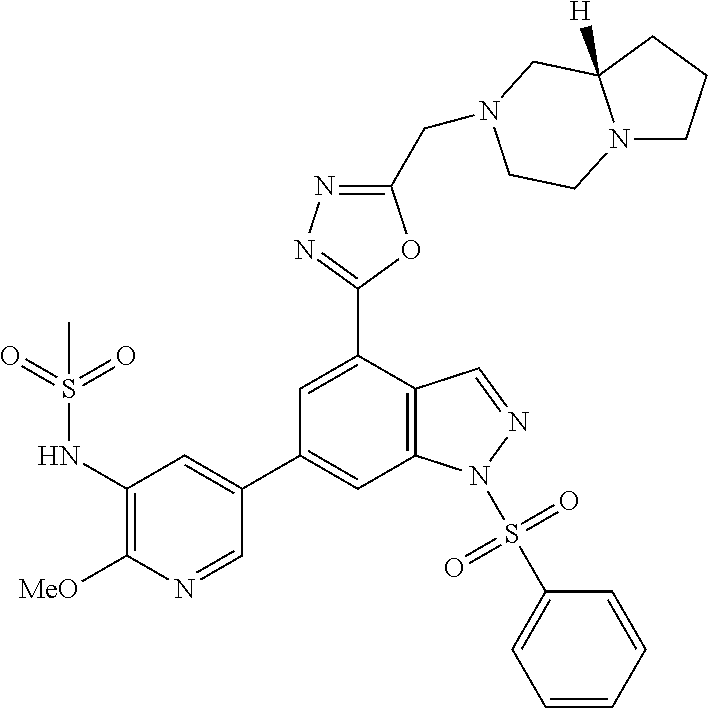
C1(NS(=O)(=O)C)=C([MeO])N=CC(C2=CC3=C(C(C4=NN=C(CN5CC6([H])N(CCC6)CC5)O4)=C2)C=NN3S(C2=CC=CC=C2)(=O)=O)=C1
